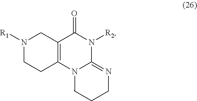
[R1]N1CCC2=C(C1)C(=O)N([R2])C1=NCCCN21
